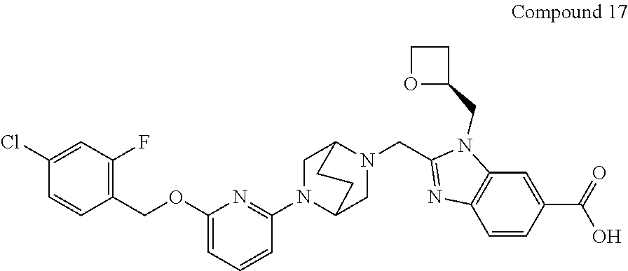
C1(Cl)=CC(F)=C(COC2=CC=CC(N3CC4N(CC5=NC6=C(N5CC5CCO5)C=C(C(=O)O)C=C6)CC3CC4)=N2)C=C1
